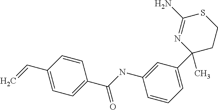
C1(C=C)=CC=C(C(NC2=CC(C3(C)N=C(N)SCC3)=CC=C2)=O)C=C1
